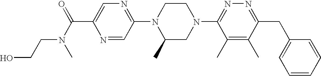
N1=CC(N2C(C)CN(C3=NN=C(CC4=CC=CC=C4)C(C)=C3C)CC2)=NC=C1C(=O)N(CCO)C
